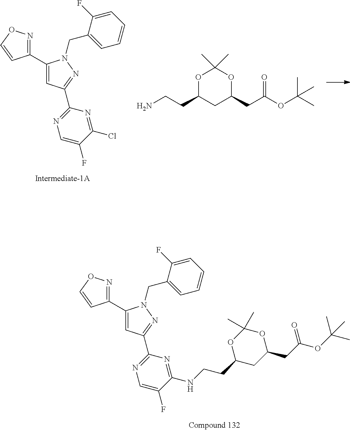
C1(C2=CC(C3=NC=C(F)C(NCCC4OC(C)(C)OC(CC(OC(C)(C)C)=O)C4)=N3)=NN2CC2=CC=CC=C2F)=NOC=C1.C1(C2=CC(C3=NC=C(F)C(Cl)=N3)=NN2CC2=CC=CC=C2F)=NOC=C1.O1C(CCN)CC(CC(OC(C)(C)C)=O)OC1(C)C
